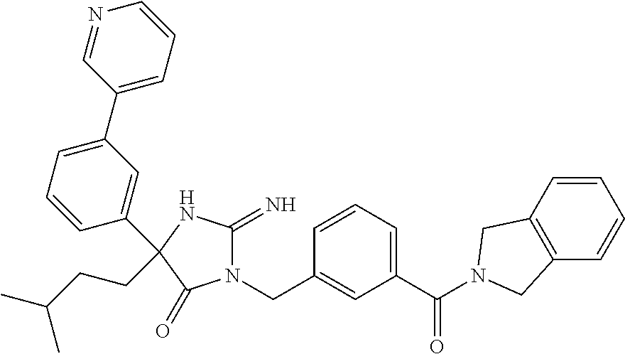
N1(CC2=CC(C(=O)N3CC4=C(C=CC=C4)C3)=CC=C2)C(=N)NC(C2=CC(C3=CC=CN=C3)=CC=C2)(CCC(C)C)C1=O
